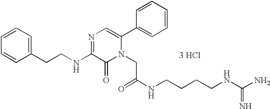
[3 HCl].C1(CCNC2=NC=C(C3=CC=CC=C3)N(CC(NCCCCNC(N)=N)=O)C2=O)=CC=CC=C1
